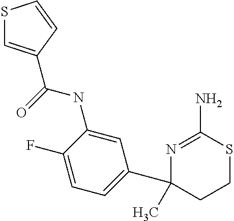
N(C1=CC(C2(C)CCSC(N)=N2)=CC=C1F)C(C1=CSC=C1)=O
